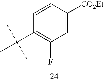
C1=CC([CO2Et])=CC(F)=C1C(C)(C)C
